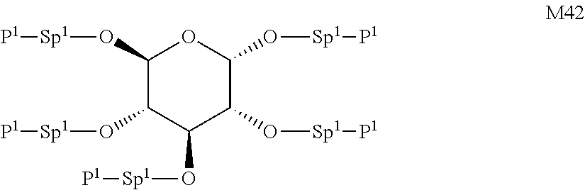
C1(O[Sp1][P1])C(O[Sp1][P1])C(O[Sp1][P1])C(O[Sp1][P1])C(O[Sp1][P1])O1
